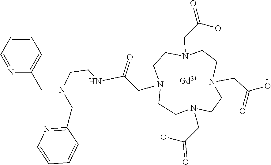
N1=CC=CC=C1CN(CCNC(CN1CCN(CC(O)=O)CCN(CC(O)=O)CCN(CC([O-])=O)CC1)=O)CC1=NC=CC=C1.[Gd]
